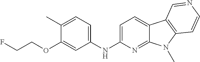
N(C1=CC=C2C(=N1)N(C)C1=C2C=NC=C1)C1=CC=C(C)C(OCCF)=C1
